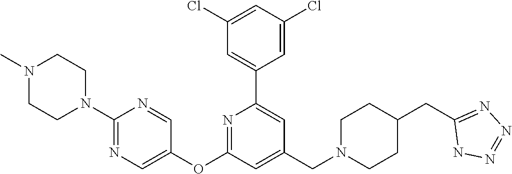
C1(Cl)=CC(Cl)=CC(C2=CC(CN3CCC(CC4=NN=NN4)CC3)=CC(OC3=CN=C(N4CCN(C)CC4)N=C3)=N2)=C1
